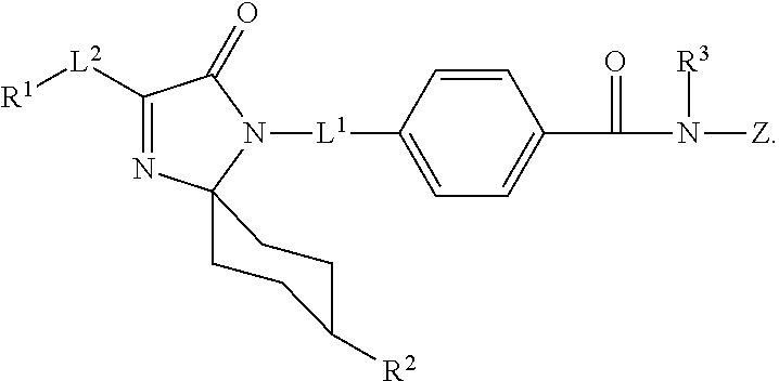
C1([L2][R1])=NC2(N([L1]C3=CC=C(C(=O)N([R3])[Z])C=C3)C1=O)CCC([R2])CC2
